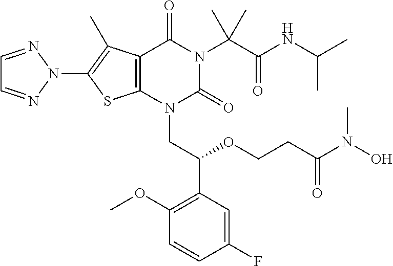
C12=C(N(CC(C3=C(OC)C=CC(F)=C3)OCCC(N(O)C)=O)C(=O)N(C(C(NC(C)C)=O)(C)C)C1=O)SC(N1N=CC=N1)=C2C
